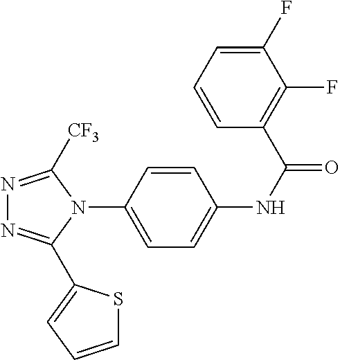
N1(C2=CC=C(NC(=O)C3=C(F)C(F)=CC=C3)C=C2)C([CF3])=NN=C1C1=CC=CS1
